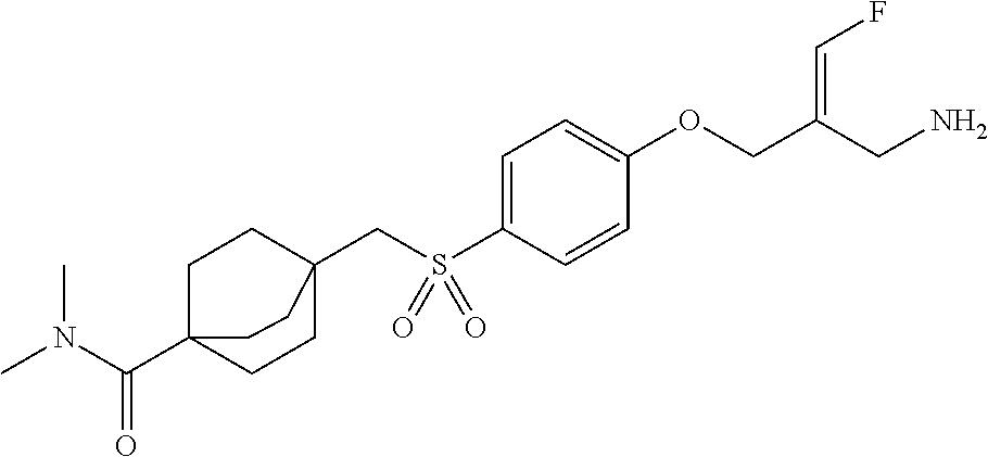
C1=C(S(CC23CCC(C(N(C)C)=O)(CC2)CC3)(=O)=O)C=CC(OCC(CN)=CF)=C1
